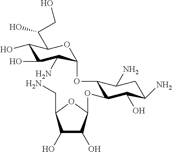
C1(O)C(O)C(OC2C(O)C(N)CC(N)C2OC2C(N)C(O)C(O)C(C(O)CO)O2)OC1CN
